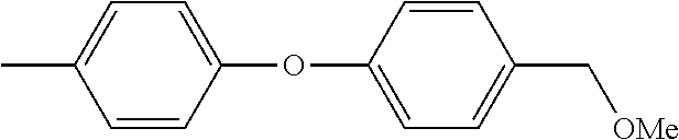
CC1=CC=C(OC2=CC=C(C[OMe])C=C2)C=C1
